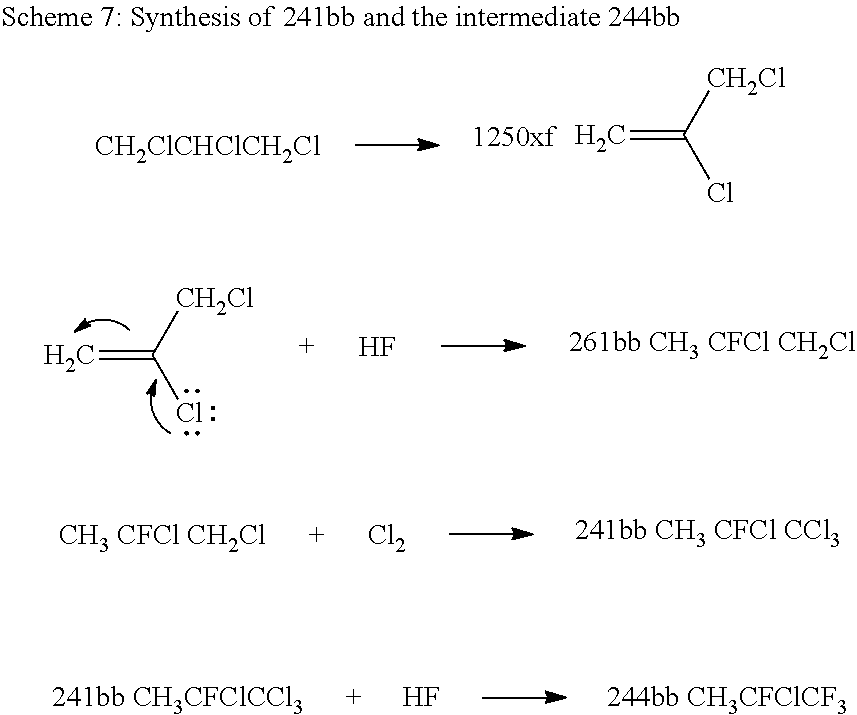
C=C([CH2Cl])Cl.F.F.C=C([CH2Cl])Cl.[CH2ClCHClCH2Cl].[Cl2]
